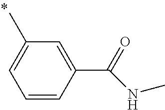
CC1=CC=CC(C(=O)NC)=C1
